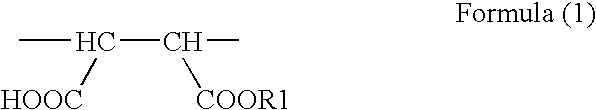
CC(C(C)[COOR1])[HOOC]
